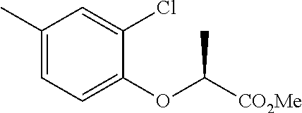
C1(C)=CC=C(OC([CO2Me])C)C(Cl)=C1
